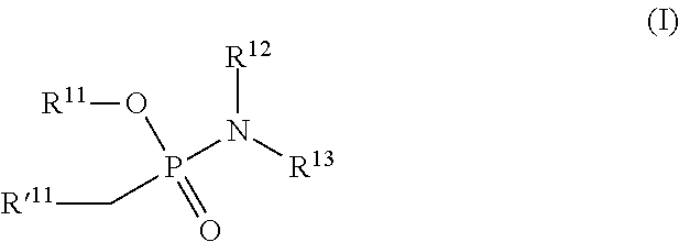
P(N([R13])[R12])(C[R11])(O[R11])=O
